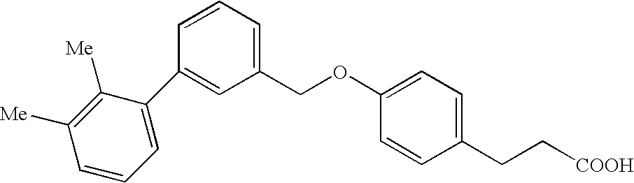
C1(C2=CC(COC3=CC=C(CC[COOH])C=C3)=CC=C2)=CC=CC([Me])=C1[Me]
